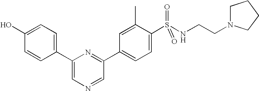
C1(O)=CC=C(C2=CN=CC(C3=CC=C(S(NCCN4CCCC4)(=O)=O)C(C)=C3)=N2)C=C1
